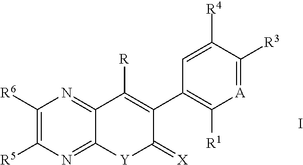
I.[A]1=C([R3])C([R4])=CC(C2=C([R])C3=NC([R6])=C([R5])N=C3[Y]C2=[X])=C1[R1]
